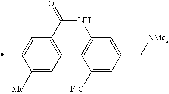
C1([Me])=CC=C(C(=O)NC2=CC([F3C])=CC(C[NMe2])=C2)C=C1C
